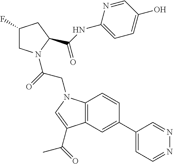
C1(C2=CC3=C(C=C2)N(CC(=O)N2CC(F)CC2C(NC2=CC=C(O)C=N2)=O)C=C3C(=O)C)=CC=NN=C1
